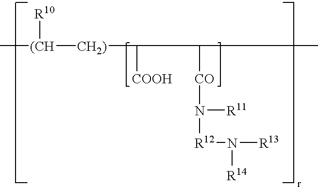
C[(CH]([CH2)]C([COOH])C([CO]N([R11])[R12]N([R13])[R14])C)[R10]
